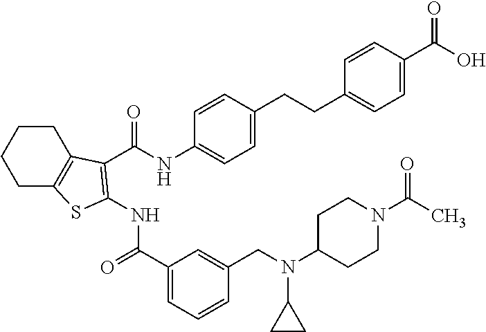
C1CC2=C(CC1)SC(NC(=O)C1=CC=CC(CN(C3CC3)C3CCN(C(C)=O)CC3)=C1)=C2C(NC1=CC=C(CCC2=CC=C(C(=O)O)C=C2)C=C1)=O
